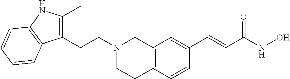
C12=C(C=CC(C=CC(NO)=O)=C1)CCN(CCC1=C(C)NC3=C1C=CC=C3)C2
